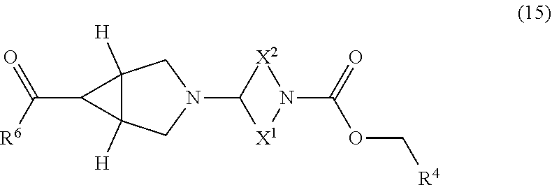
C(C1C2([H])C1([H])CN(C1[X2]N(C(=O)OC[R4])[X1]1)C2)([R6])=O
